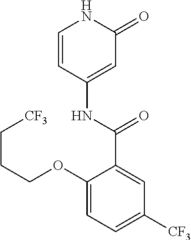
C1=CC(NC(=O)C2=CC([CF3])=CC=C2OCCC[CF3])=CC(=O)N1
